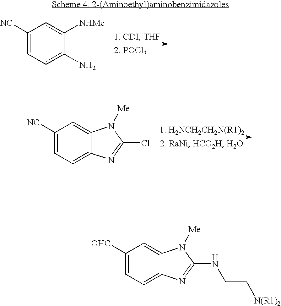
C1([NC])=CC=C(N)C([NHMe])=C1.C1([NC])=CC=C2C(=C1)N([Me])C(Cl)=N2.C1([OHC])=CC=C2C(=C1)N([Me])C(NCC[N(R1)2])=N2
